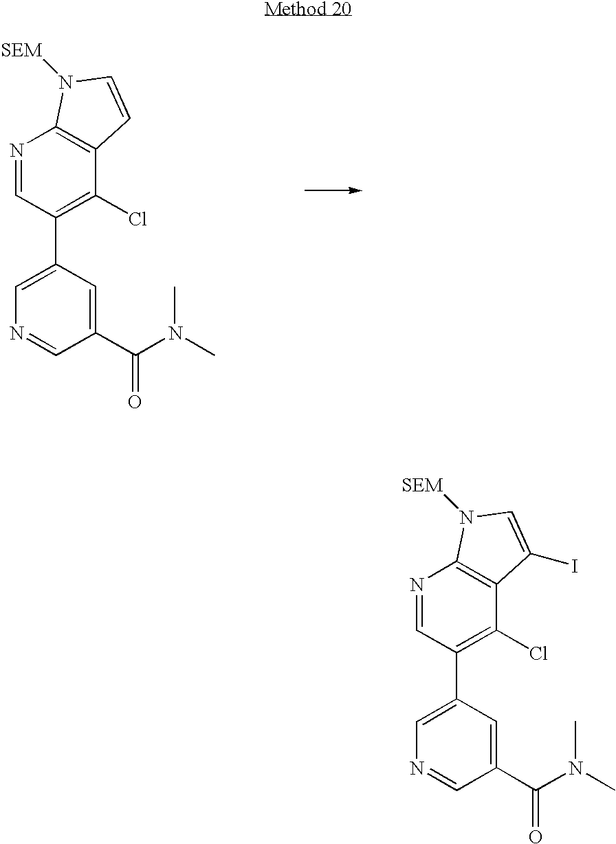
N1=CC(C2=CN=CC(C(N(C)C)=O)=C2)=C(Cl)C2=C1N([SEM])C=C2.N1=CC(C2=CN=CC(C(N(C)C)=O)=C2)=C(Cl)C2=C1N([SEM])C=C2I
